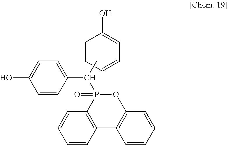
C(P1(=O)OC2=C(C3=C1C=CC=C3)C=CC=C2)(C)C1=CC=C(O)C=C1.C1=CC=CC=C1O
